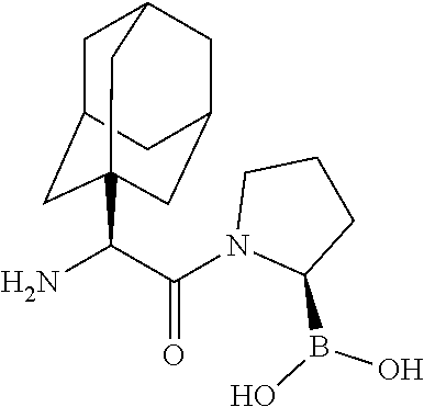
NC(C(N1C(B(O)O)CCC1)=O)C12CC3CC(CC(C1)C3)C2
